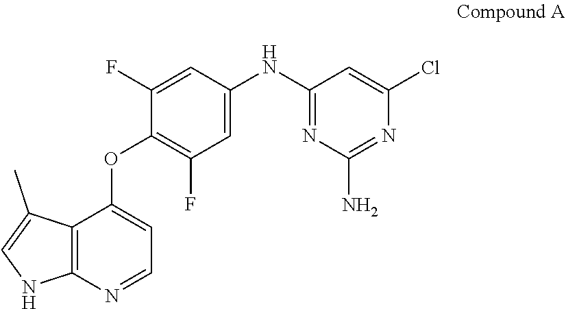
C1(F)=CC(NC2=NC(N)=NC(Cl)=C2)=CC(F)=C1OC1=CC=NC2=C1C(C)=CN2
